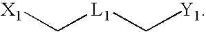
[L1](C[Y1])C[X1]
